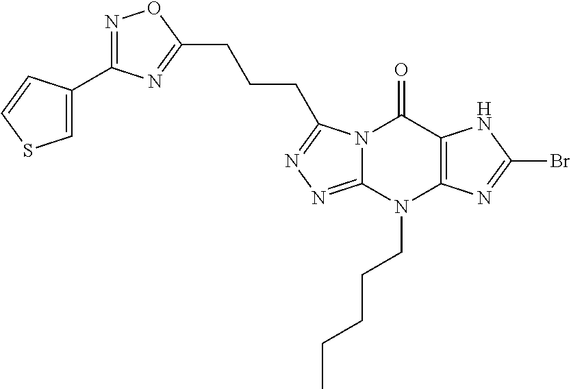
N1=C(C2=CSC=C2)N=C(CCCC2=NN=C3N2C(=O)C2=C(N3CCCCC)N=C(Br)N2)O1
